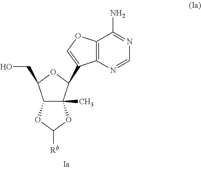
C12C(C)(C(C3=COC4=C3N=CN=C4N)OC1CO)OC([Rb])O2
